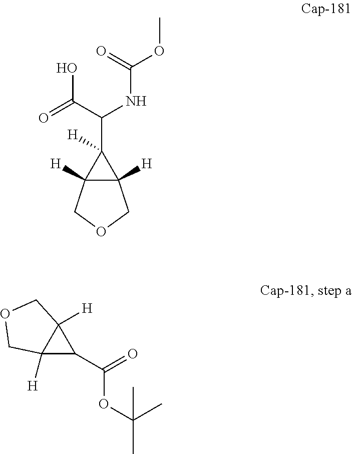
C12([H])C([H])(COC1)C2(C(C(=O)O)NC(=O)OC)[H].C12([H])C(C(=O)OC(C)(C)C)C1([H])COC2
